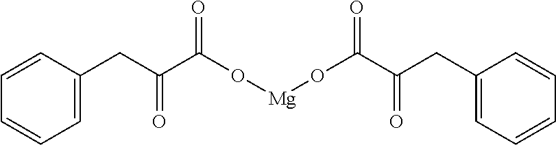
C1=CC(CC(C(O[Mg]OC(C(=O)CC2=CC=CC=C2)=O)=O)=O)=CC=C1
